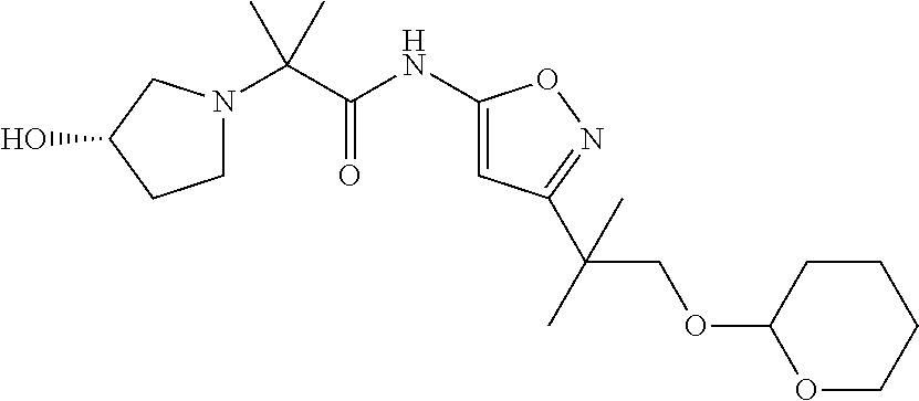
C(C(NC1=CC(C(C)(COC2OCCCC2)C)=NO1)=O)(C)(C)N1CCC(O)C1
